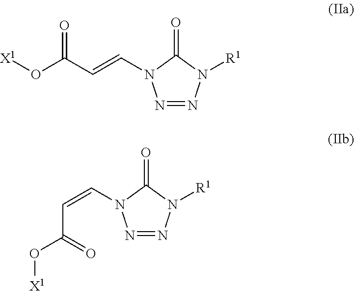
C(=CC(O[X1])=O)N1C(=O)N([R1])N=N1.C(=CC(O[X1])=O)N1C(=O)N([R1])N=N1
